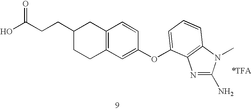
C1(CCC(O)=O)CCC2=C(C1)C=CC(OC1=CC=CC3=C1N=C(N)N3C)=C2
